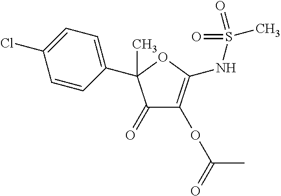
C1(C2(C)C(=O)C(OC(=O)C)=C(NS(=O)(=O)C)O2)=CC=C(Cl)C=C1
